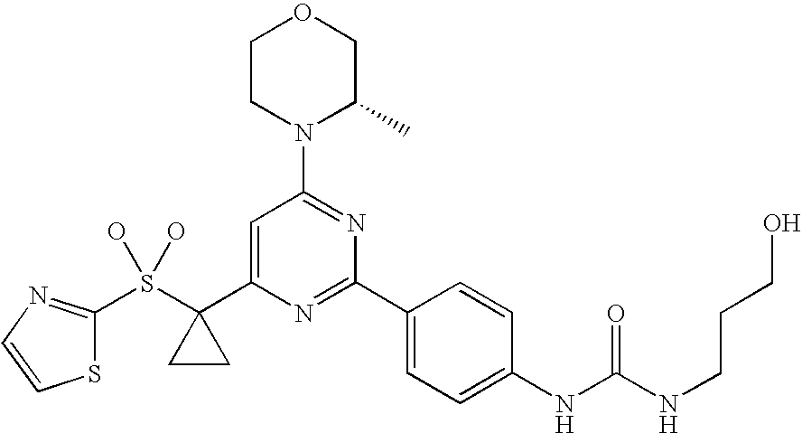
S(C1(C2=CC(N3C(C)COCC3)=NC(C3=CC=C(NC(NCCCO)=O)C=C3)=N2)CC1)(O)(O)C1=NC=CS1
